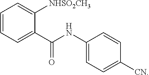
C1=CC=C(C(NC2=CC=C([CN])C=C2)=O)C([NHSO2CH3])=C1
